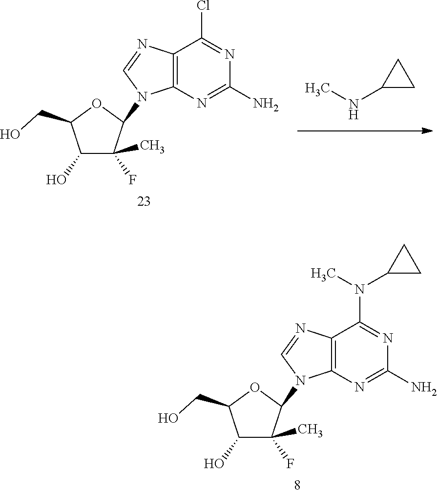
C1(O)C(F)(C)C(N2C3=C(C(Cl)=NC(N)=N3)N=C2)OC1CO.N(C1CC1)C.C1(O)C(F)(C)C(N2C3=C(C(N(C4CC4)C)=NC(N)=N3)N=C2)OC1CO
